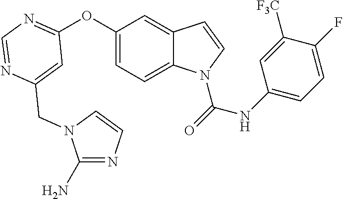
C1=C(CN2C(N)=NC=C2)N=CN=C1OC1=CC=C2C(=C1)C=CN2C(=O)NC1=CC=C(F)C([F3C])=C1
